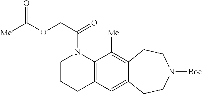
C1CCC2=C(N1C(COC([Me])=O)=O)C([Me])=C1C(=C2)CCN([Boc])CC1
